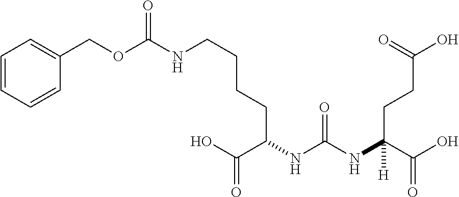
C1=CC=CC(COC(NCCCCC(NC(NC(C(O)=O)(CCC(O)=O)[H])=O)C(O)=O)=O)=C1
